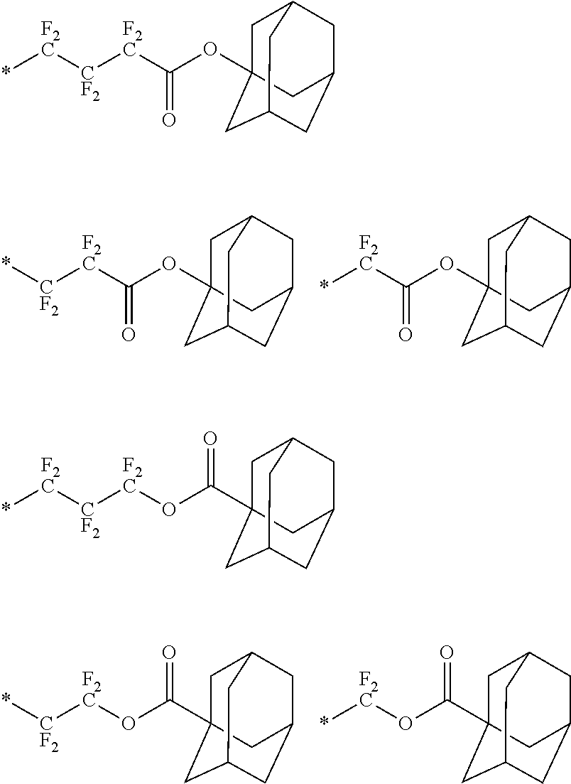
C1C2(OC([F2C]*)=O)CC3CC(CC1C3)C2.C1C2(OC([F2C][CF2]*)=O)CC3CC(CC1C3)C2.C1C2(C(O[F2C]*)=O)CC3CC(CC1C3)C2.C1C2(C(O[F2C][CF2]*)=O)CC3CC(CC1C3)C2.C1C2(OC([F2C][CF2][F2C]*)=O)CC3CC(CC1C3)C2.C1C2(C(O[F2C][CF2][F2C]*)=O)CC3CC(CC1C3)C2
